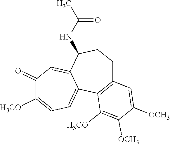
C12=C(C3=CC=C([H3CO])C(=O)C=C3C(NC(C)=O)CC1)C([H3CO])=C([OCH3])C([OCH3])=C2
